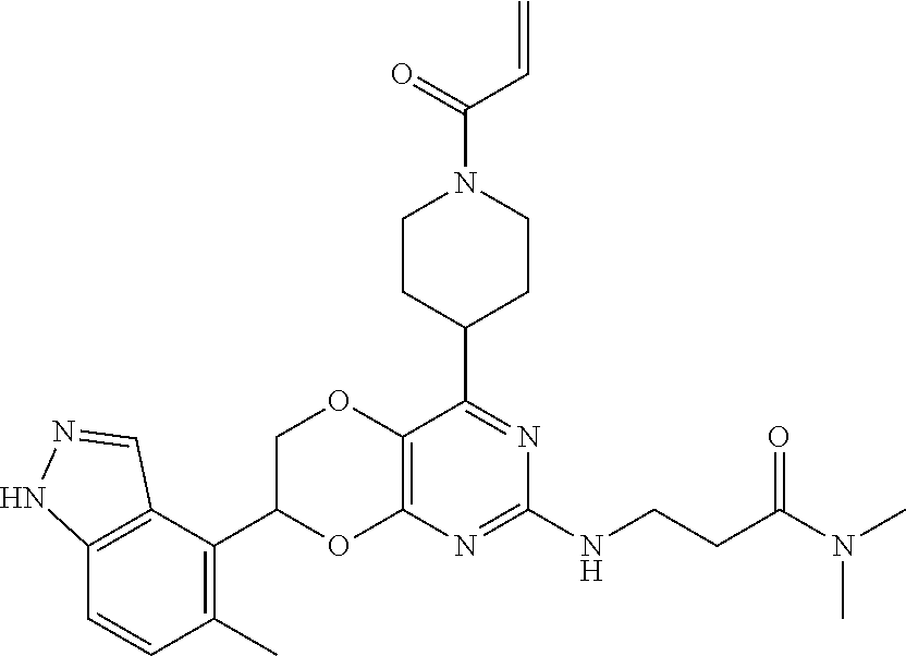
C1CC(C2=NC(NCCC(N(C)C)=O)=NC3=C2OCC(C2=C(C)C=CC4=C2C=NN4)O3)CCN1C(=O)C=C
